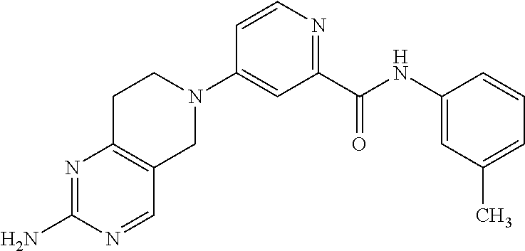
N1=C(N)N=CC2=C1CCN(C1=CC(C(NC3=CC(C)=CC=C3)=O)=NC=C1)C2
